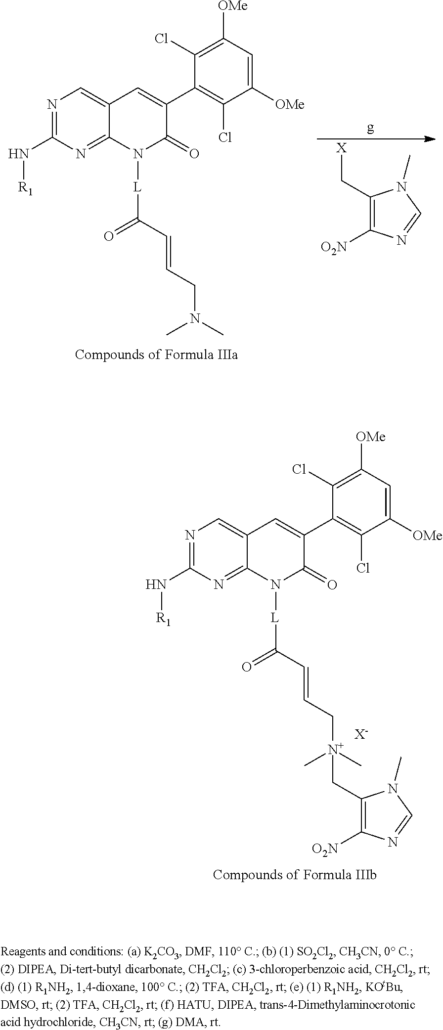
N1=C(N[R1])N=C2C(=C1)C=C(C1=C(Cl)C([OMe])=CC([OMe])=C1Cl)C(=O)N2[L]C(=O)C=CCN(C)C.C1(C[X])=C([O2N])N=CN1C.N1=C(N[R1])N=C2C(=C1)C=C(C1=C(Cl)C([OMe])=CC([OMe])=C1Cl)C(=O)N2[L]C(=O)C=CC[N+](C)(C)CC1=C([O2N])N=CN1C.[X-]
